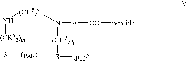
N([(CR52)n]N([A][CO][peptide])[(CR52)p]S[(pgp)s])[(CR52)m]S[(pgp)s]
